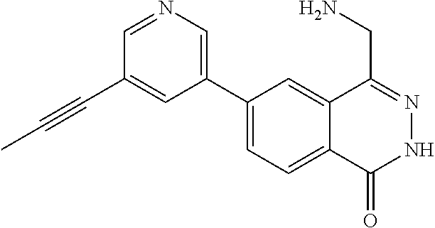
C1(C2=CN=CC(C#CC)=C2)=CC=C2C(=C1)C(CN)=NNC2=O
